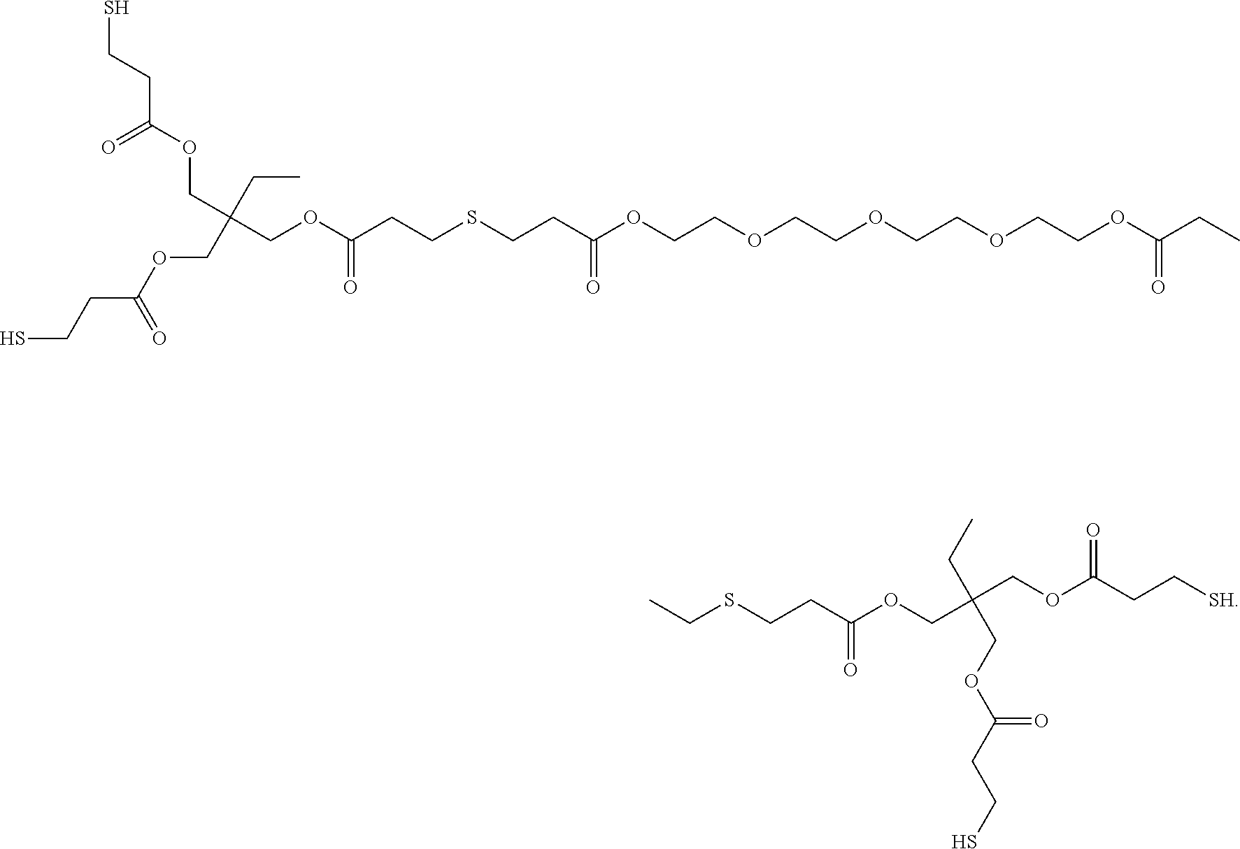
SCCC(OCC(COC(CCS)=O)(CC)COC(CCSCCC(OCCOCCOCCOCCOC(CC)=O)=O)=O)=O.CCSCCC(OCC(COC(CC[SH])=O)(CC)COC(CCS)=O)=O
